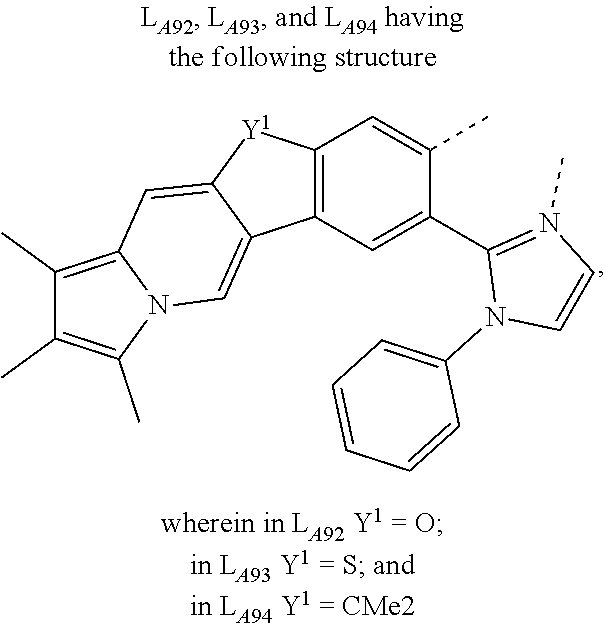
C12=C([Y1]C3=CC4=C(C)C(C)=C(C)N4C=C13)C=C(C)C(C1=N(C)C=CN1C1=CC=CC=C1)=C2
